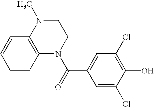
C1=CC2=C(C=C1)N(C)CCN2C(=O)C1=CC(Cl)=C(O)C(Cl)=C1
